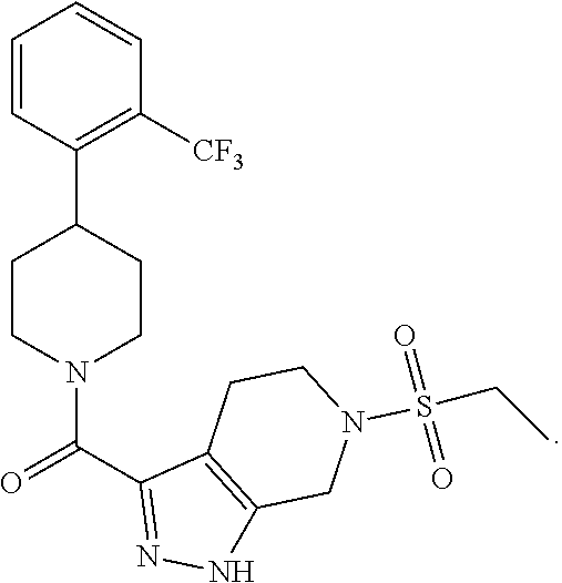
C1=CC=CC(C2CCN(C(C3=NNC4=C3CCN(S(=O)(CC)=O)C4)=O)CC2)=C1[CF3]
